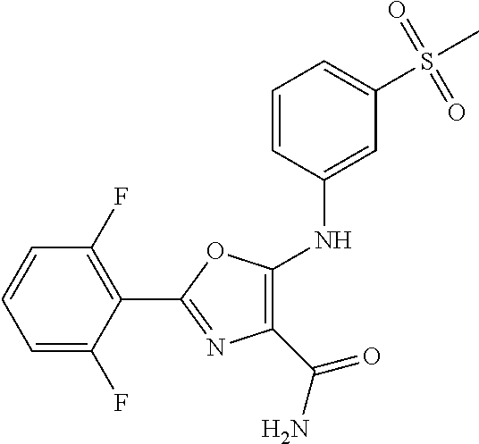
C1(C2=NC(C(=O)N)=C(NC3=CC(S(C)(=O)=O)=CC=C3)O2)=C(F)C=CC=C1F
